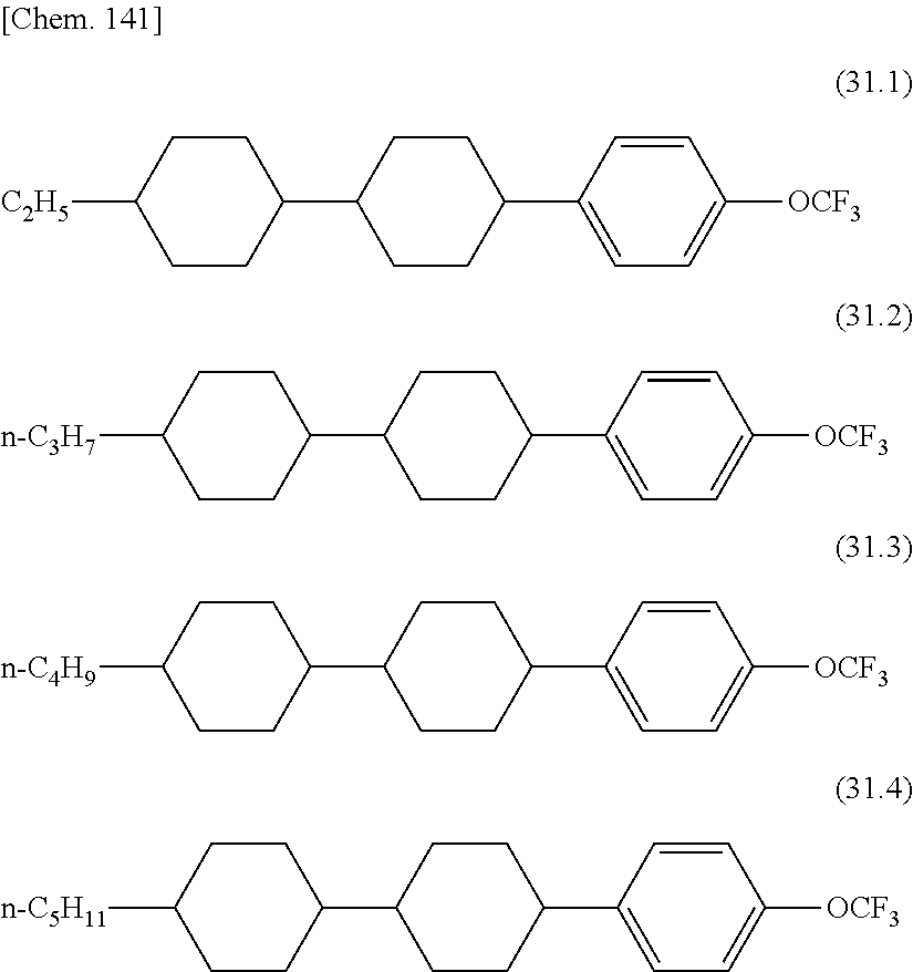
C1(C2CCC(C3=CC=C([OCF3])C=C3)CC2)CCC([C2H5])CC1.C1(C2CCC(C3=CC=C([OCF3])C=C3)CC2)CCC([n-C3H7])CC1.C1(C2CCC(C3=CC=C([OCF3])C=C3)CC2)CCC([n-C4H9])CC1.C1(C2CCC(C3=CC=C([OCF3])C=C3)CC2)CCC([n-C5H11])CC1
